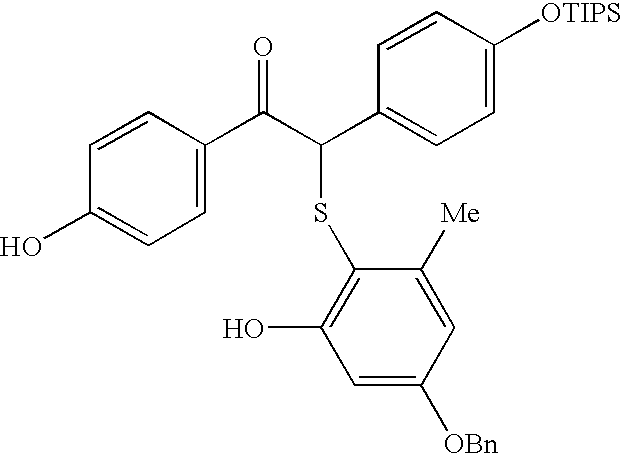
C1=CC(O)=CC=C1C(C(C1=CC=C([OTIPS])C=C1)SC1=C(O)C=C([OBn])C=C1[Me])=O
